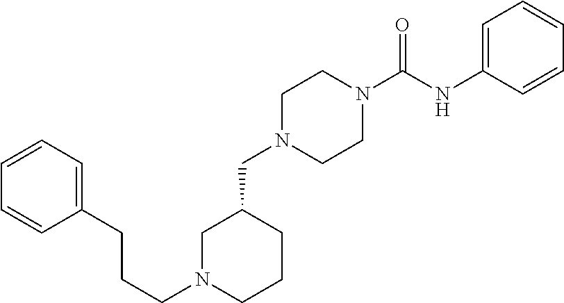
C1N(CC2CCCN(CCCC3=CC=CC=C3)C2)CCN(C(NC2=CC=CC=C2)=O)C1
